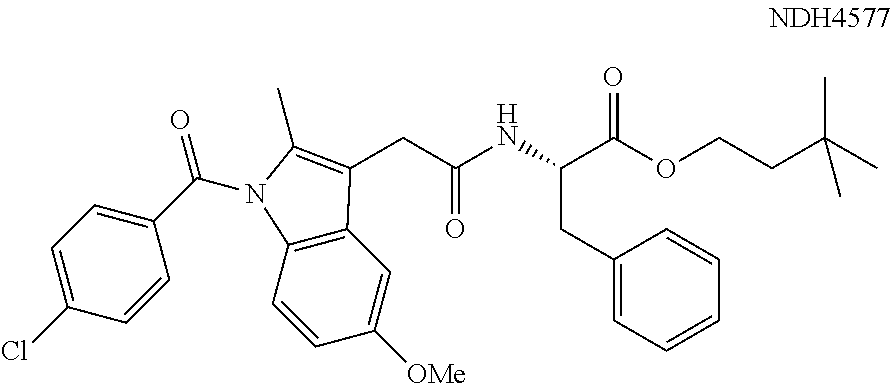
C(C(NC(C(OCCC(C)(C)C)=O)CC1=CC=CC=C1)=O)C1=C(C)N(C(C2=CC=C(Cl)C=C2)=O)C2=C1C=C([OMe])C=C2
